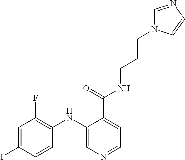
C1=C(I)C=CC(NC2=CN=CC=C2C(=O)NCCCN2C=NC=C2)=C1F
